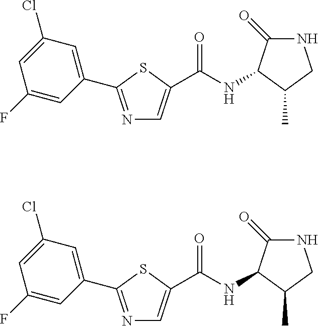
N1=C(C2=CC(Cl)=CC(F)=C2)SC(C(NC2C(=O)NCC2C)=O)=C1.N1=C(C2=CC(Cl)=CC(F)=C2)SC(C(NC2C(=O)NCC2C)=O)=C1
